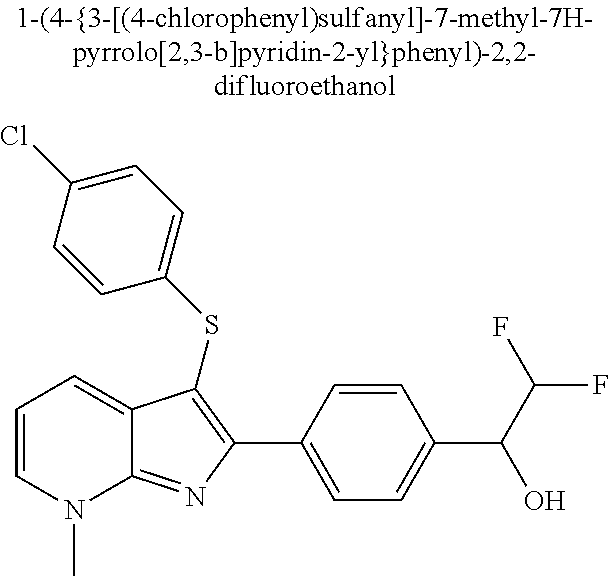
C1(C2=C(SC3=CC=C(Cl)C=C3)C3=CC=CN(C)C3=N2)=CC=C(C(O)C(F)F)C=C1
